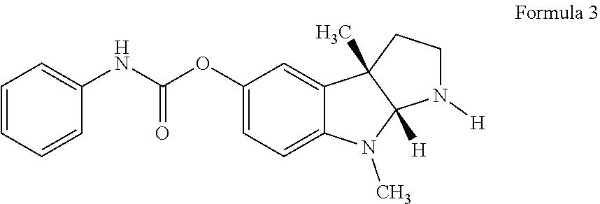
C1=CC=CC(NC(OC2=CC=C3C(=C2)C2(C)C([H])(N3C)N([H])CC2)=O)=C1
